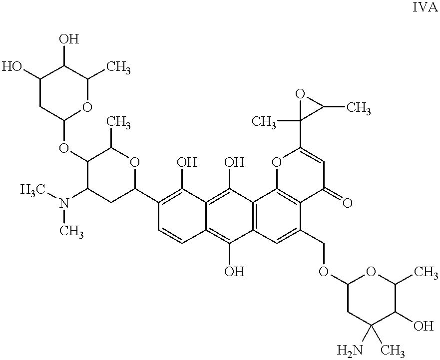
C1(O)CC(OC2C(N(C)C)CC(C3=C(O)C4=C(O)C5=C(C(O)=C4C=C3)C=C(COC3CC(N)(C)C(O)C(C)O3)C3=C5OC(C4(C)C(C)O4)=CC3=O)OC2C)OC(C)C1O
